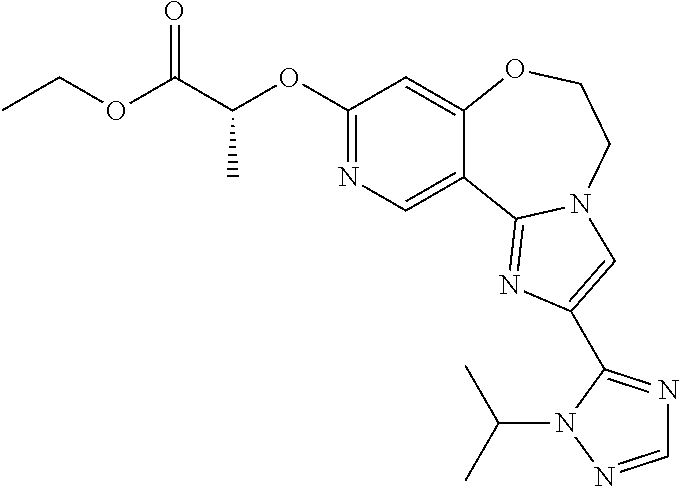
C1(OC(C(OCC)=O)C)=NC=C2C(=C1)OCCN1C2=NC(C2=NC=NN2C(C)C)=C1
